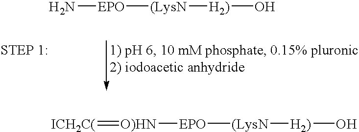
N[EPO][(LysN][H2)]O.[ICH2C(]=[O)HN][EPO][(LysN][H2)]O
